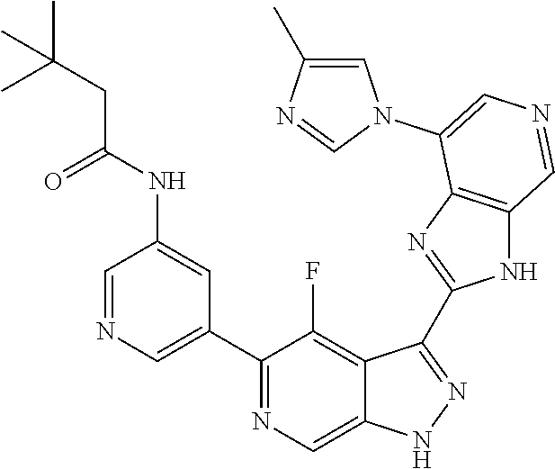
C1(C2=CN=CC(NC(CC(C)(C)C)=O)=C2)=NC=C2C(=C1F)C(C1=NC3=C(N1)C=NC=C3N1C=C(C)N=C1)=NN2
